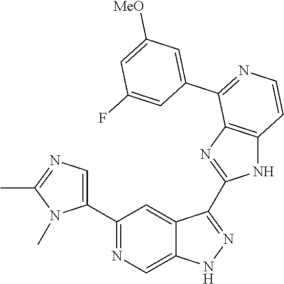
C1(C2=CN=C(C)N2C)=NC=C2C(=C1)C(C1=NC3=C(N1)C=CN=C3C1=CC([MeO])=CC(F)=C1)=NN2
